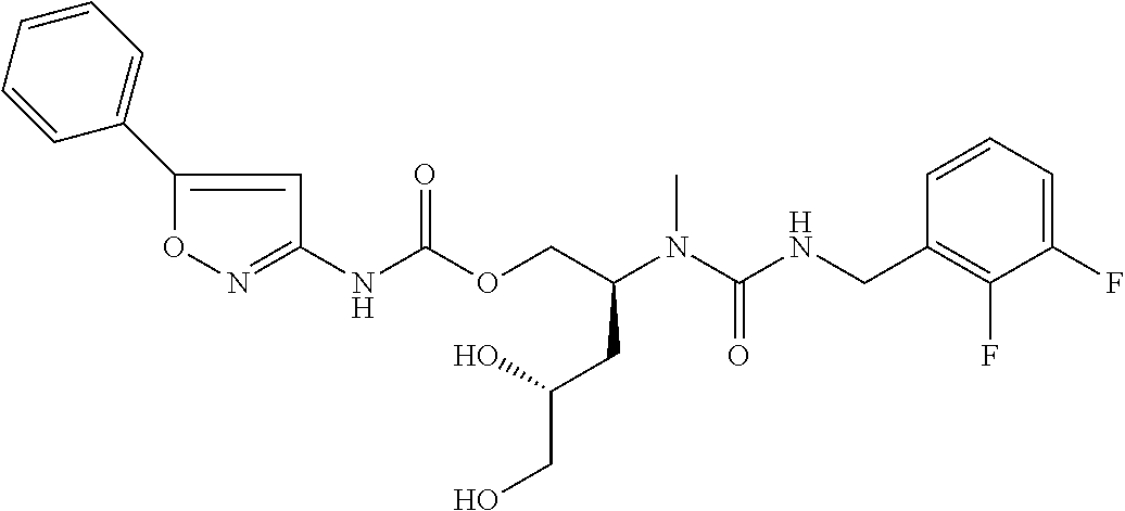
C1=CC(CNC(N(C(COC(NC2=NOC(C3=CC=CC=C3)=C2)=O)CC(CO)O)C)=O)=C(F)C(F)=C1
